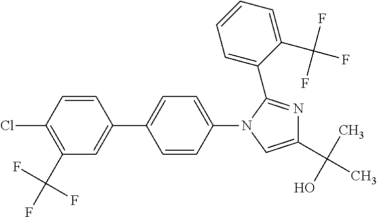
C1(C(C)(O)C)=CN(C2=CC=C(C3=CC(C(F)(F)F)=C(Cl)C=C3)C=C2)C(C2=CC=CC=C2C(F)(F)F)=N1
